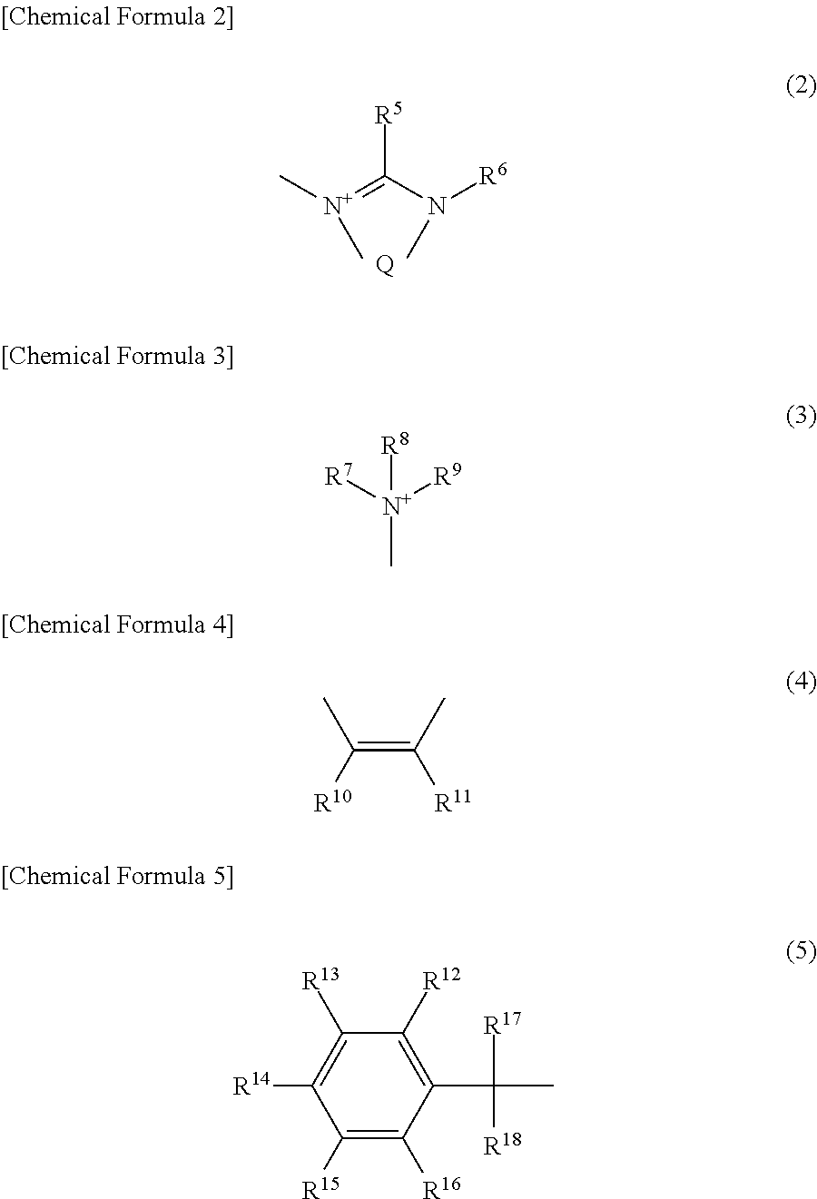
C[N+](=C(N([R6])C)[R5])C.[Q].[N+](C)([R7])([R9])[R8].C(=C(C)[R11])([R10])C.C1([R15])=C([R16])C(C([R17])([R18])C)=C([R12])C([R13])=C1[R14]
